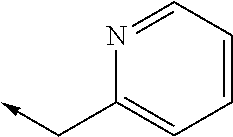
N1=CC=CC=C1C->C
